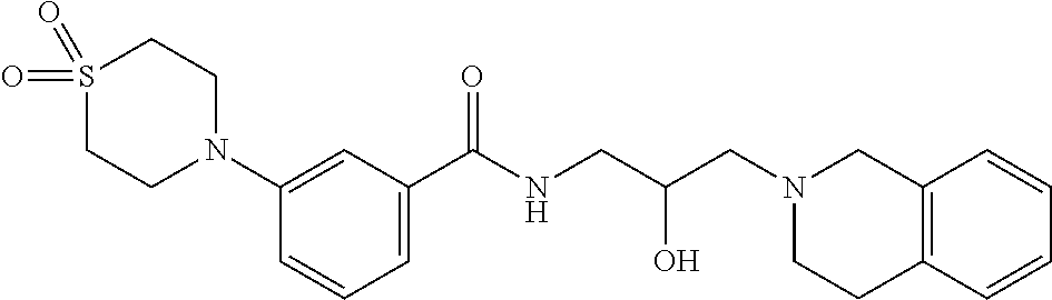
C1=C(C(NCC(CN2CC3=C(CC2)C=CC=C3)O)=O)C=C(N2CCS(=O)(=O)CC2)C=C1
